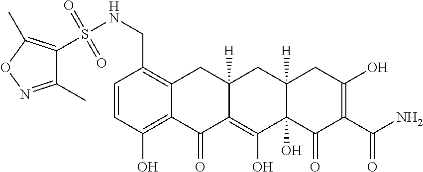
C1=CC(O)=C2C(=C1CNS(=O)(=O)C1=C(C)ON=C1C)CC1([H])C(=C(O)C3(O)C([H])(C1)CC(O)=C(C(N)=O)C3=O)C2=O
